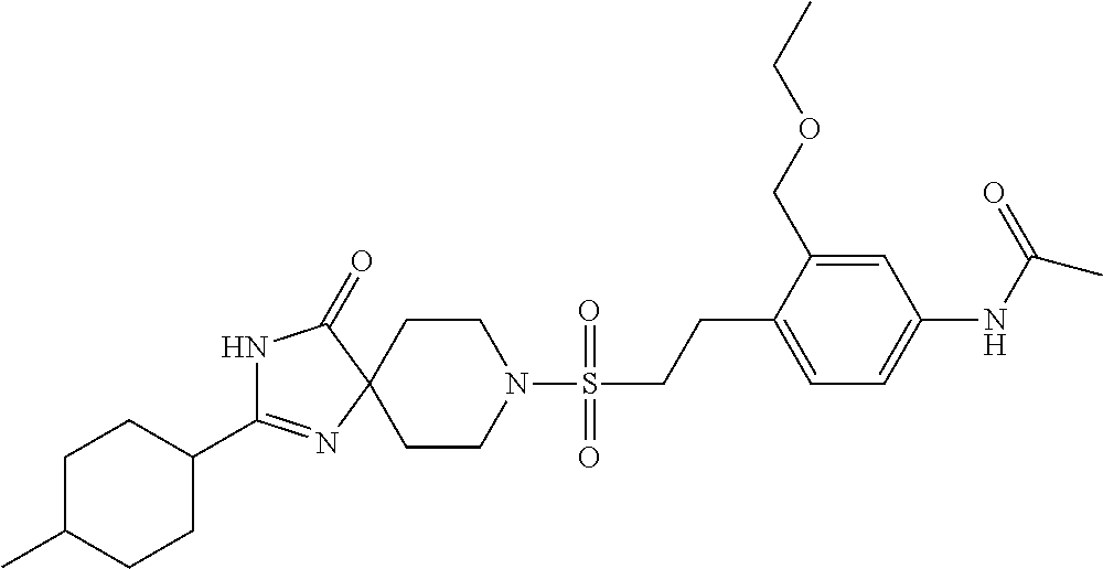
N1C(C2CCC(C)CC2)=NC2(C1=O)CCN(S(CCC1=CC=C(NC(C)=O)C=C1COCC)(=O)=O)CC2
